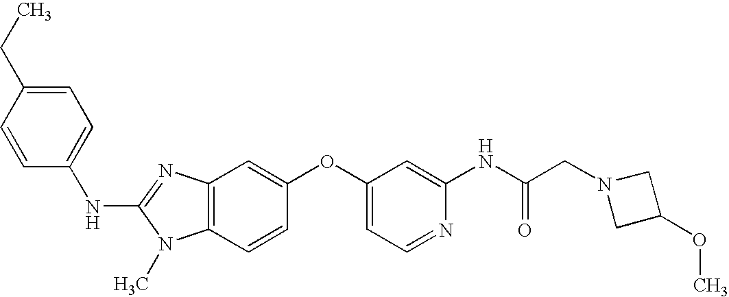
C1(NC2=NC3=C(N2C)C=CC(OC2=CC=NC(NC(CN4CC(OC)C4)=O)=C2)=C3)=CC=C(CC)C=C1
